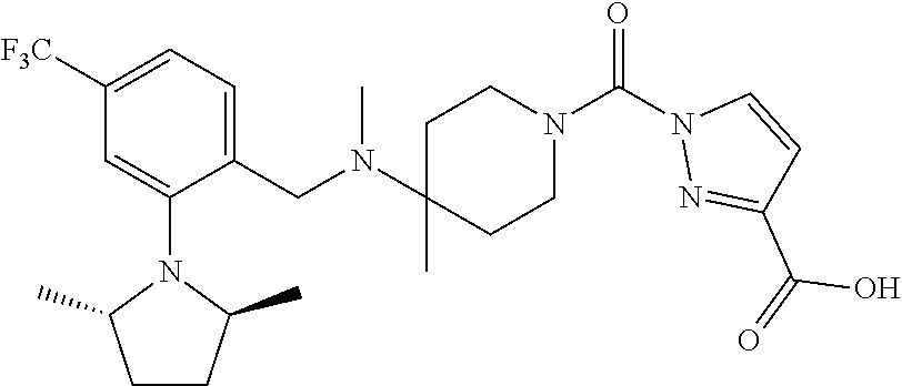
C1([F3C])=CC=C(CN(C2(C)CCN(C(N3N=C(C(=O)O)C=C3)=O)CC2)C)C(N2C(C)CCC2C)=C1
